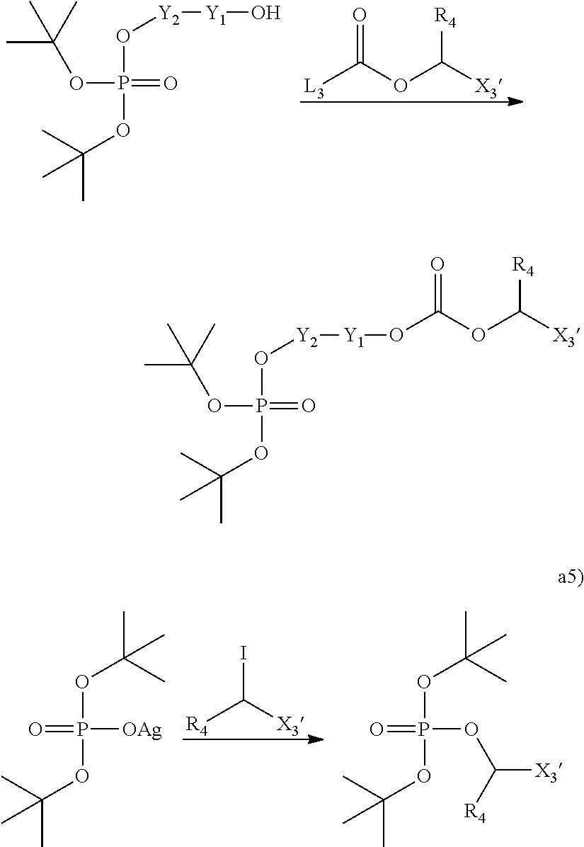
O(P(OC(C)(C)C)(OC(C)(C)C)=O)[Y2][Y1]OC(OC([X3])[R4])=O.O(P(OC(C)(C)C)(OC(C)(C)C)=O)[Y2][Y1]O.[L3]C(OC([X3])[R4])=O.[R4]C([X3])I.O(P(=O)(OC(C)(C)C)[OAg])C(C)(C)C.O(P(=O)(OC(C)(C)C)OC([R4])[X3])C(C)(C)C
